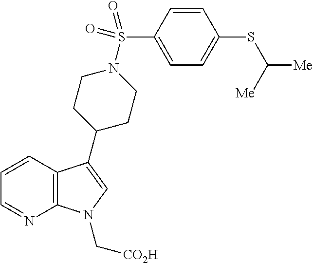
C12=C(C=CC=N1)C(C1CCN(S(C3=CC=C(SC([Me])[Me])C=C3)(=O)=O)CC1)=CN2C[CO2H]
